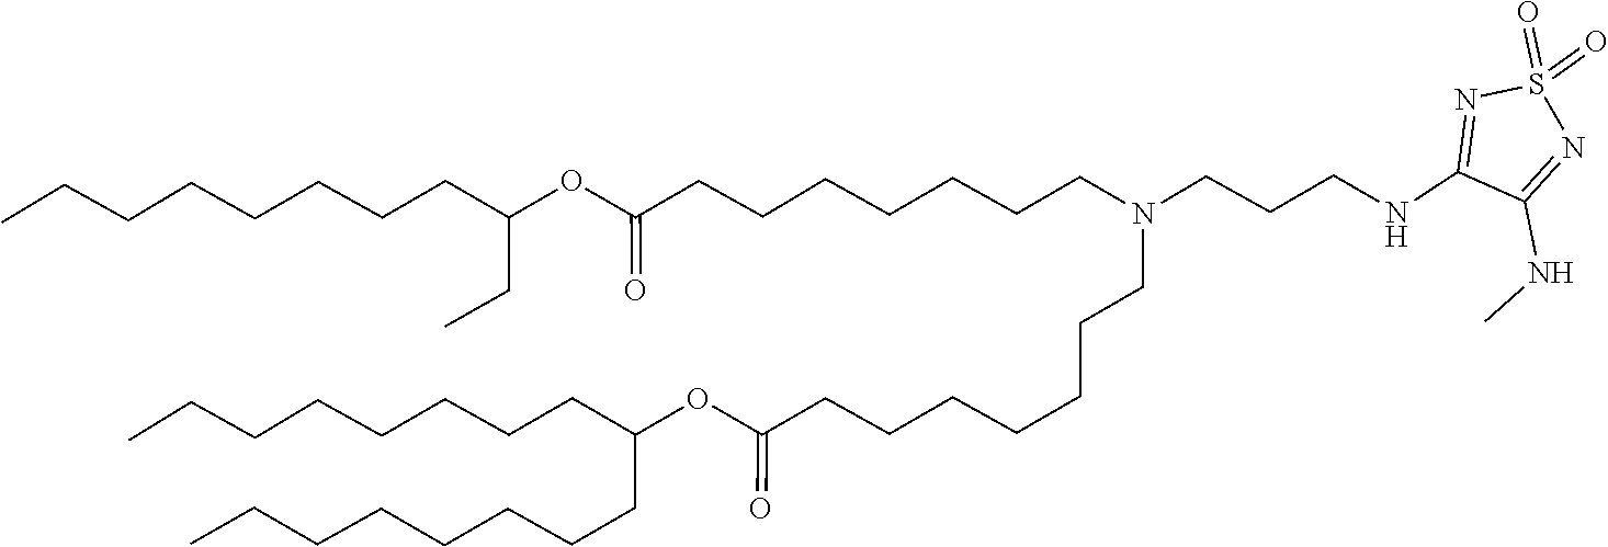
O(C(=O)CCCCCCCN(CCCNC1=NS(=O)(=O)N=C1NC)CCCCCCCC(OC(CC)CCCCCCCC)=O)C(CCCCCCCC)CCCCCCCC
